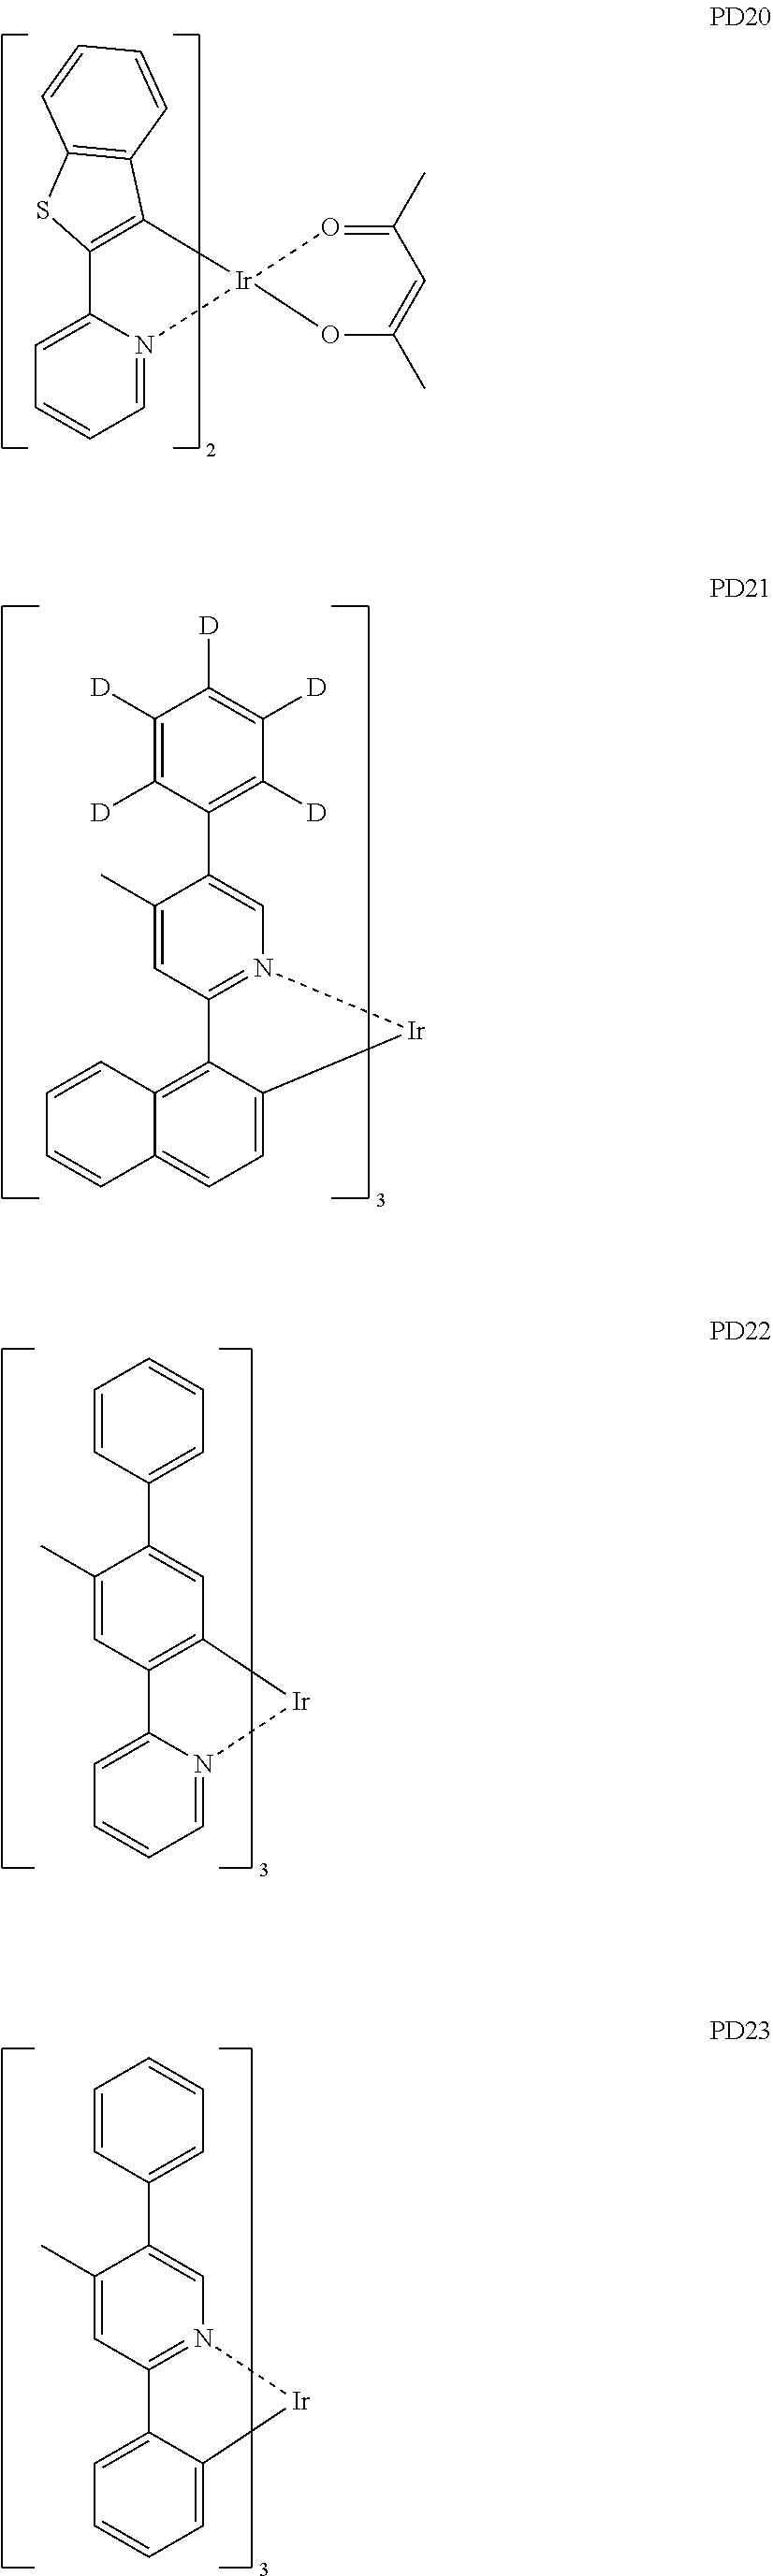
C1=N2C(=CC=C1)C1=C([Ir]23OC(C)=CC(C)=O3)C2=C(S1)C=CC=C2.C1=C(C2=C([D])C([D])=C([D])C([D])=C2[D])C(C)=CC2=N1[Ir]C1=CC=C3C(=C21)C=CC=C3.C1=C(C2=CC=CC=C2)C(C)=CC2=C1[Ir]N1=CC=CC=C21.C1=C(C2=CC=CC=C2)C(C)=CC2=N1[Ir]C1=CC=CC=C21
